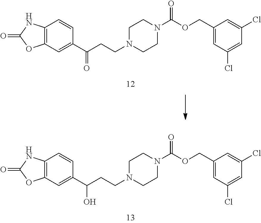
C12=C(C=C(C(CCN3CCN(C(OCC4=CC(Cl)=CC(Cl)=C4)=O)CC3)O)C=C1)OC(=O)N2.C12=C(C=C(C(CCN3CCN(C(OCC4=CC(Cl)=CC(Cl)=C4)=O)CC3)=O)C=C1)OC(=O)N2
